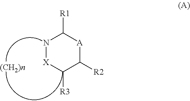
N1[X]C([R3])C([R2])[A]C1[R1]
